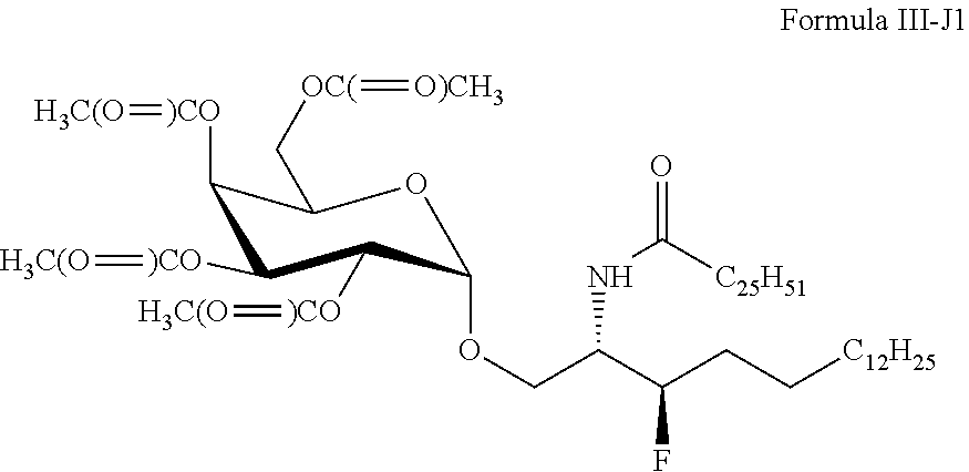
C(C(C(CC[C12H25])F)NC(=O)[C25H51])OC1OC(C[OC(]=[O)CH3])C([)CO]=[H3C(O])C([)CO]=[H3C(O])C1[)CO]=[H3C(O]
